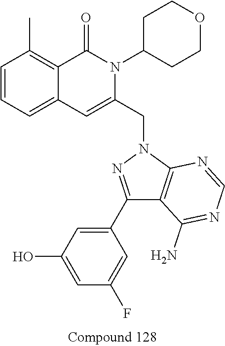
C1=CC=C2C(=C1C)C(=O)N(C1CCOCC1)C(CN1N=C(C3=CC(O)=CC(F)=C3)C3=C1N=CN=C3N)=C2
